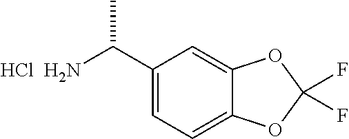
C1(C([HCl  H2N])C)=CC=C2C(=C1)OC(F)(F)O2
